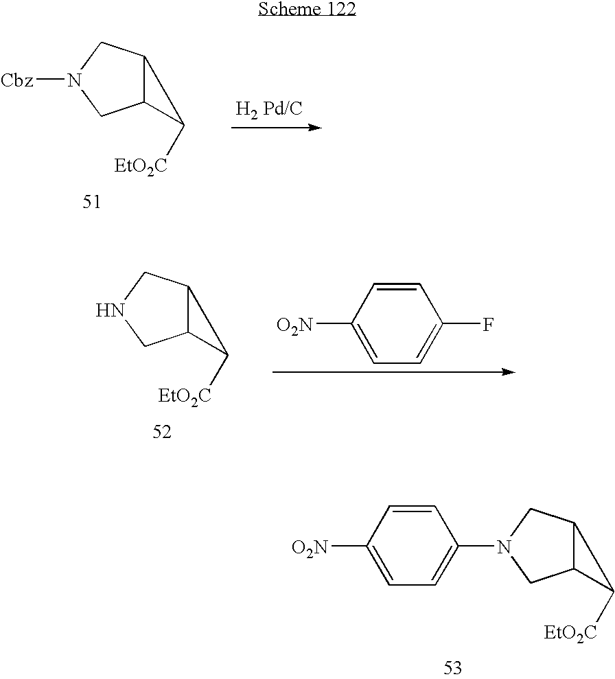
C1([O2N])=CC=C(N2CC3C(C2)C3[EtO2C])C=C1.C12C(CN([Cbz])C1)C2[EtO2C].C1([O2N])=CC=C(F)C=C1.C12C(CNC1)C2[EtO2C]
